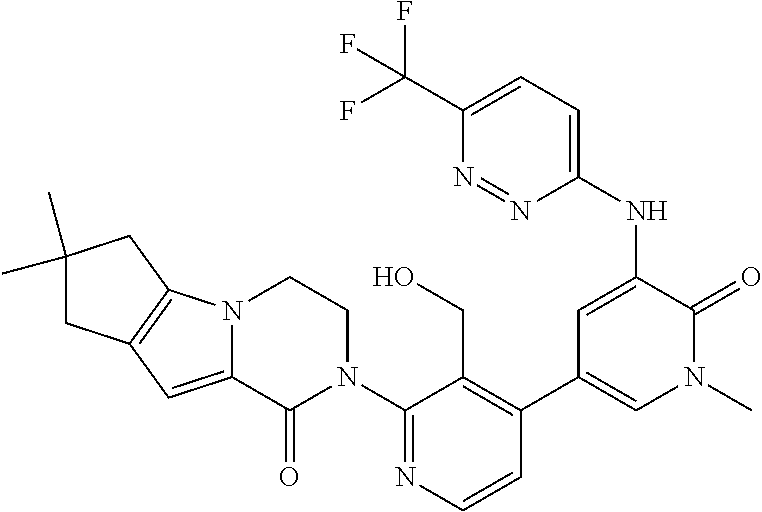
C1(N2CCN3C(=CC4=C3CC(C)(C)C4)C2=O)=NC=CC(C2=CN(C)C(=O)C(NC3=CC=C(C(F)(F)F)N=N3)=C2)=C1CO
